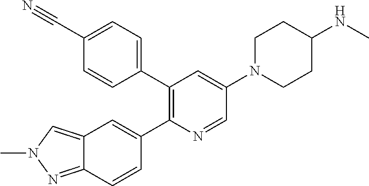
C12=NN(C)C=C1C=C(C1=C(C3=CC=C(C#N)C=C3)C=C(N3CCC(NC)CC3)C=N1)C=C2
